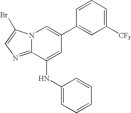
N12C(=NC=C1Br)C(NC1=CC=CC=C1)=CC(C1=CC([CF3])=CC=C1)=C2
